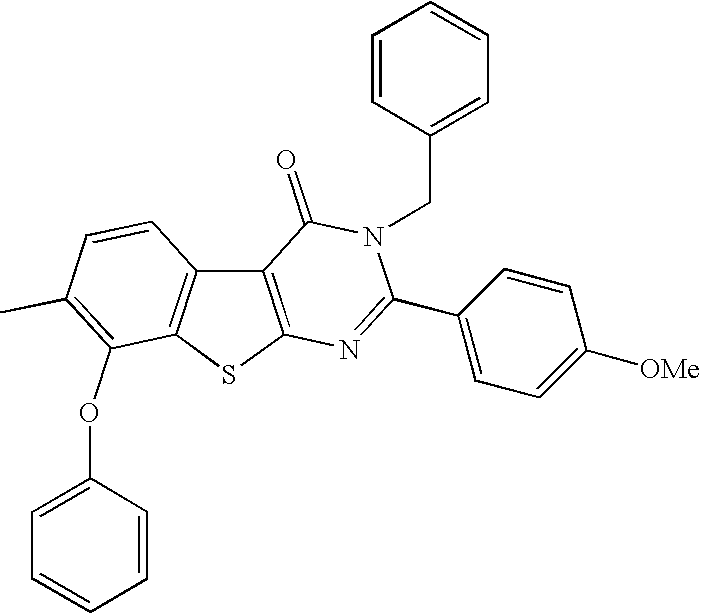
C12=C(SC3=C1C=CC(C)=C3OC1=CC=CC=C1)N=C(C1=CC=C([OMe])C=C1)N(CC1=CC=CC=C1)C2=O
